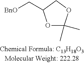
O1C(C)(C)OCC1C[BnO]
